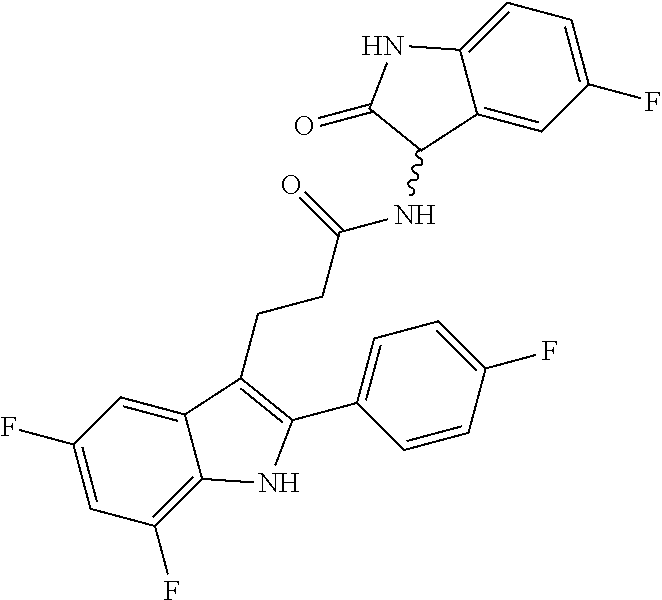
C12=CC(F)=CC=C1NC(=O)C2NC(CCC1=C(C2=CC=C(F)C=C2)NC2=C(F)C=C(F)C=C21)=O
